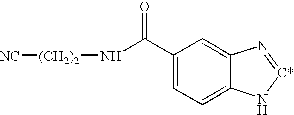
C1(C(N[(CH2)2][NC])=O)=CC=C2C(=C1)N=[C*]N2
